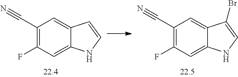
C1(C#N)=C(F)C=C2C(=C1)C(Br)=CN2.C1(C#N)=C(F)C=C2C(=C1)C=CN2
